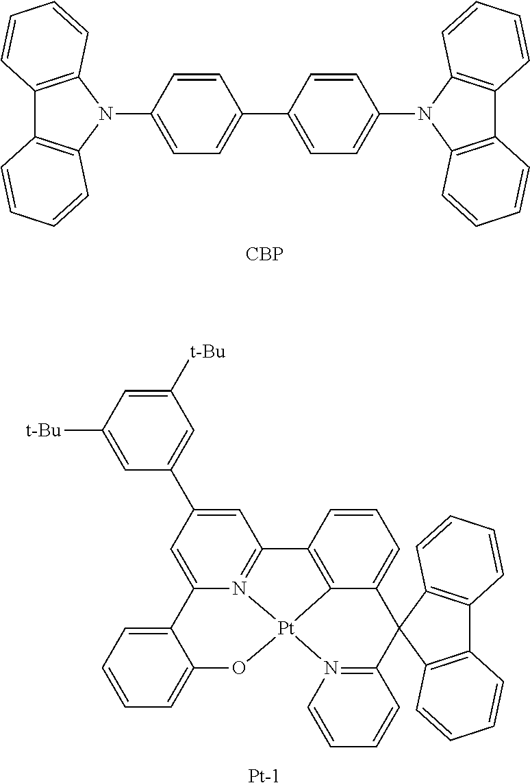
[CBP].C1=CC(N2C3=C(C4=C2C=CC=C4)C=CC=C3)=CC=C1C1=CC=C(N2C3=C(C4=C2C=CC=C4)C=CC=C3)C=C1.C1=C(C2=CC([t-Bu])=CC([t-Bu])=C2)C=C2N3=C1C1=C4C(=CC=C1)C1(C5=N(C=CC=C5)[Pt]34OC3=CC=CC=C23)C2=C(C3=C1C=CC=C3)C=CC=C2.[Pt]
